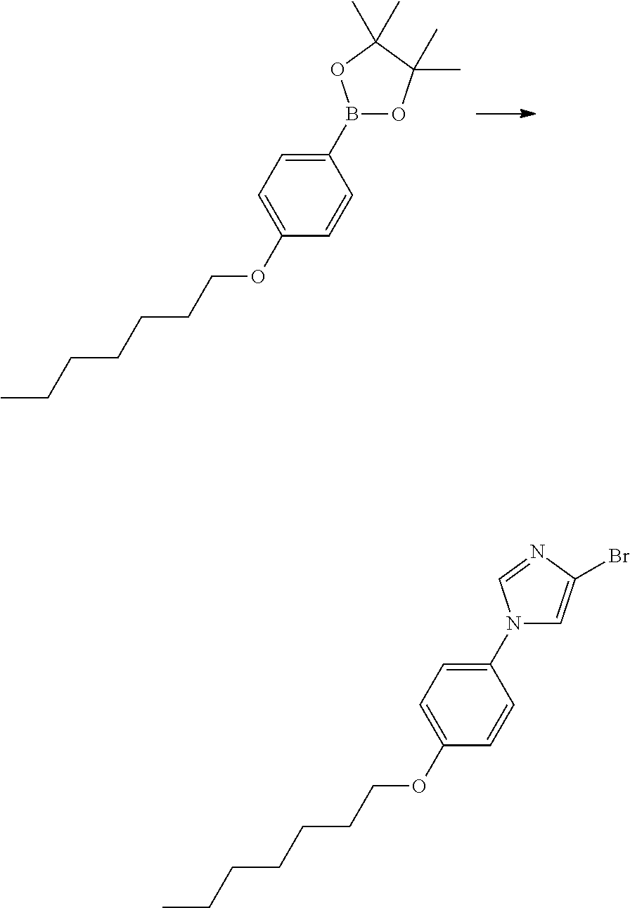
B1(C2=CC=C(OCCCCCCC)C=C2)OC(C)(C)C(C)(C)O1.N1(C2=CC=C(OCCCCCCC)C=C2)C=C(Br)N=C1
